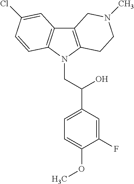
C12=C(N(CC(C3=CC=C(OC)C(F)=C3)O)C3=C1C=C(Cl)C=C3)CCN(C)C2
